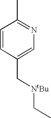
C1=CC(C[NtBu]CC)=CN=C1C
